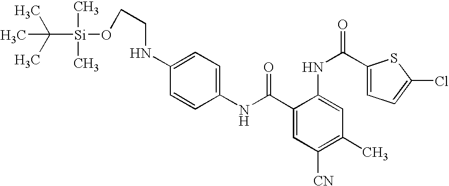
C1(NC(=O)C2=CC([CN])=C(C)C=C2NC(=O)C2=CC=C(Cl)S2)=CC=C(NCCO[Si](C(C)(C)C)(C)C)C=C1
